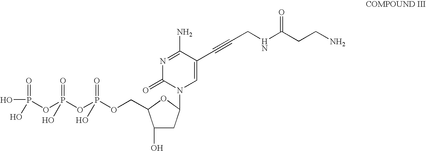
C1(O)CC(N2C=C(C#CCNC(CCN)=O)C(N)=NC2=O)OC1COP(OP(OP(O)(=O)O)(=O)O)(=O)O
